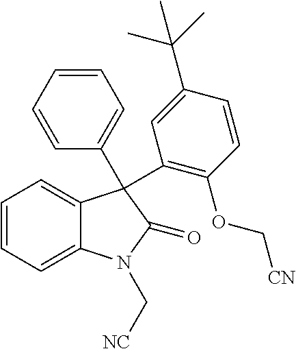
C1=CC=C2C(=C1)C(C1=C(OC[CN])C=CC(C(C)(C)C)=C1)(C1=CC=CC=C1)C(=O)N2C[NC]
